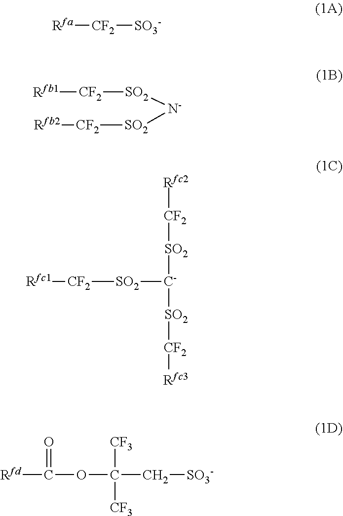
[CF2]([Rfa])[SO3-].[Rfb1][CF2][SO2][N-][SO2][CF2][Rfb2].[Rfc2][CF2][SO2][C-]([SO2][CF2][Rfc3])[SO2][CF2][Rfc1].C([Rfd])(=O)OC([CF3])([CF3])C[SO3-]
